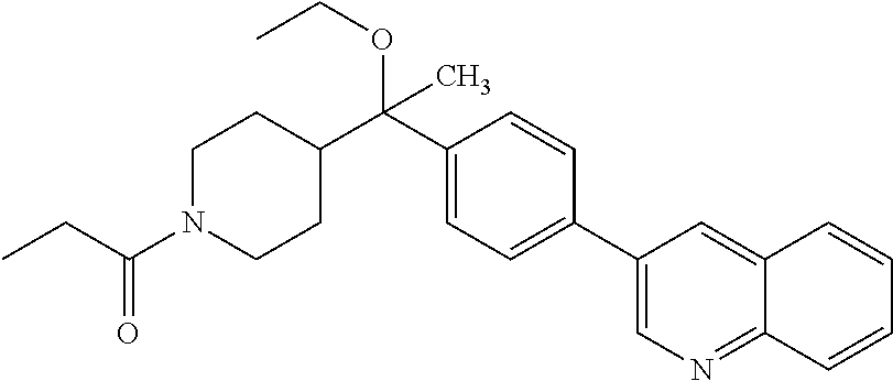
C1(C(C2CCN(C(CC)=O)CC2)(C)OCC)=CC=C(C2=CN=C3C(=C2)C=CC=C3)C=C1
